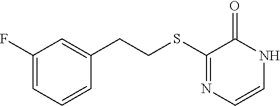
C(SC1=NC=CNC1=O)CC1=CC(F)=CC=C1
